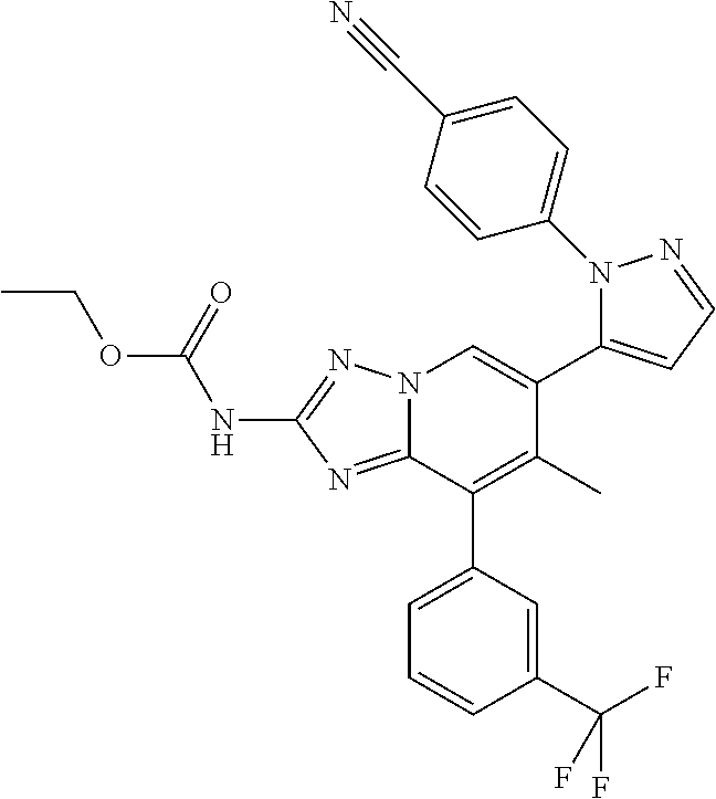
N12C(=NC(NC(OCC)=O)=N1)C(C1=CC=CC(C(F)(F)F)=C1)=C(C)C(C1=CC=NN1C1=CC=C(C#N)C=C1)=C2
